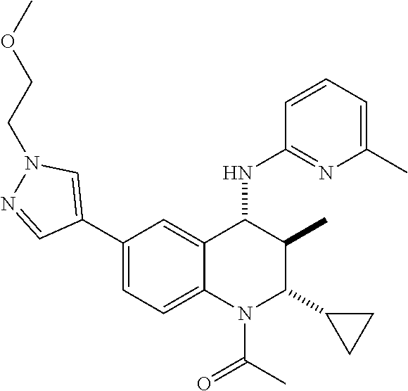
C1(C2=CN(CCOC)N=C2)=CC=C2C(=C1)C(NC1=NC(C)=CC=C1)C(C)C(C1CC1)N2C(C)=O
